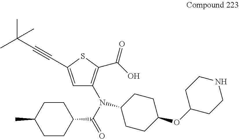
C1=C(C#CC(C)(C)C)SC(C(O)=O)=C1N(C(C1CCC(C)CC1)=O)C1CCC(OC2CCNCC2)CC1
